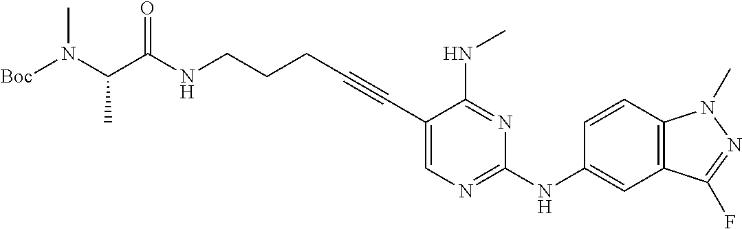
[Boc]N(C(C(NCCCC#CC1=CN=C(NC2=CC3=C(C=C2)N(C)N=C3F)N=C1NC)=O)C)C
